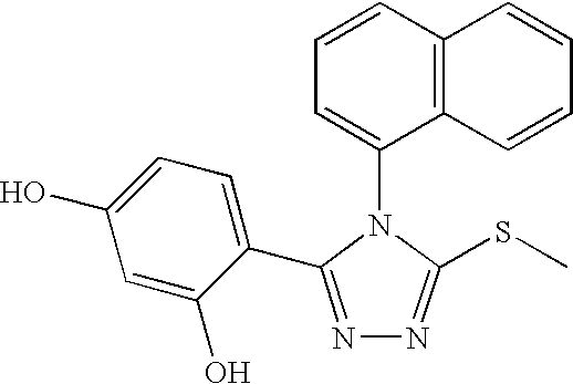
C1=CC2=C(C(N3C(SC)=NN=C3C3=CC=C(O)C=C3O)=C1)C=CC=C2
